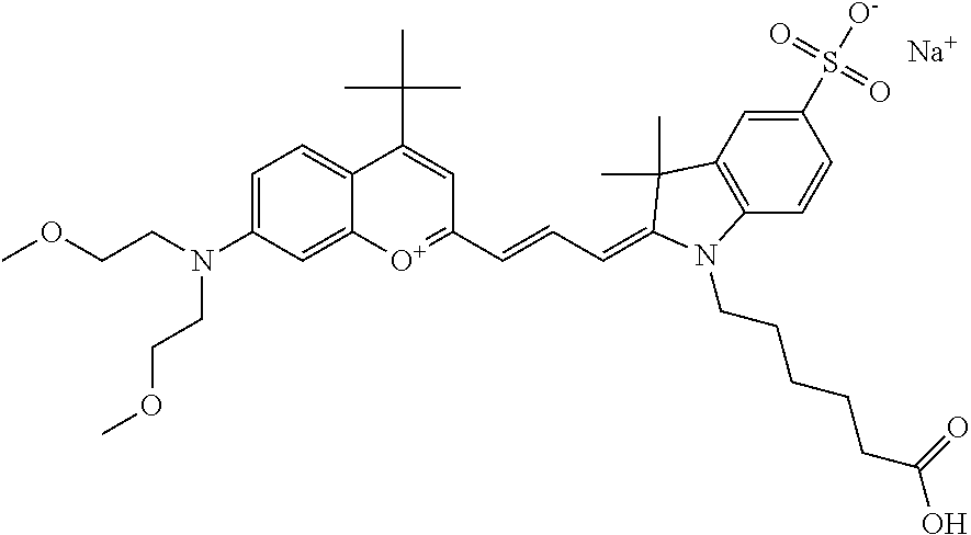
C1=C(N(CCOC)CCOC)C=C2C(=C1)C(C(C)(C)C)=CC(C=CC=C1C(C)(C)C3=C(C=CC(S([O-])(=O)=O)=C3)N1CCCCCC(O)=O)=[O+]2.[Na]
